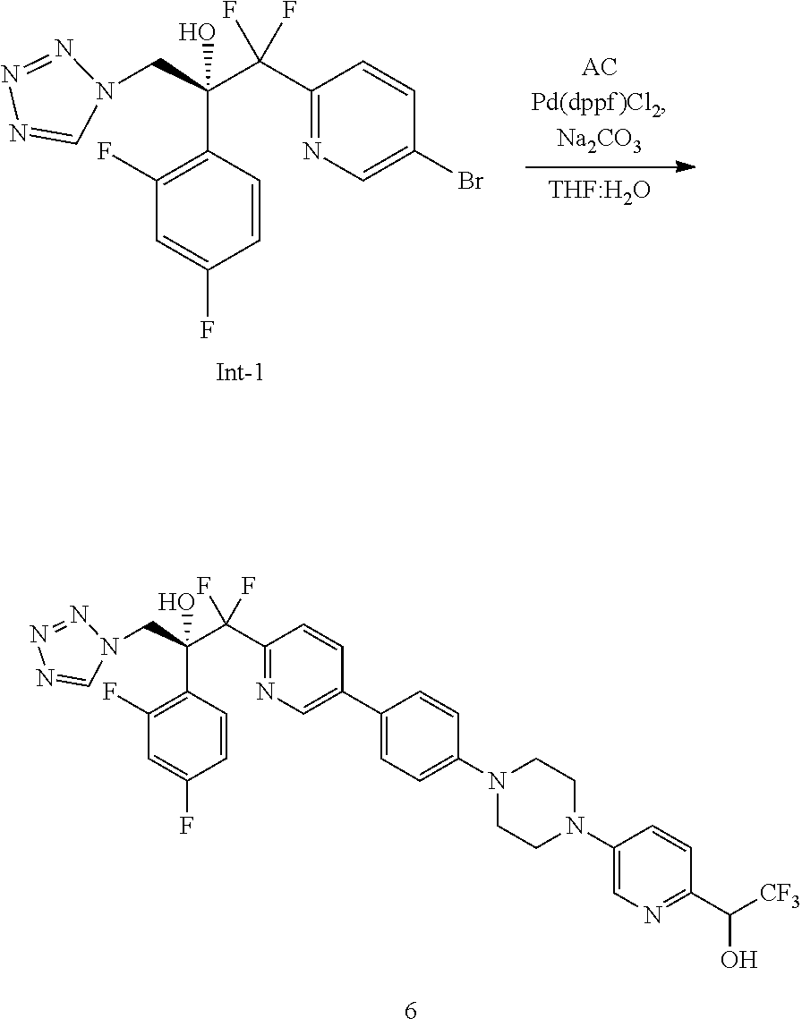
C1(C(C(CN2C=NN=N2)(C2=C(F)C=C(F)C=C2)O)(F)F)=NC=C(Br)C=C1.[THF:H2O].C1(C(C(CN2C=NN=N2)(C2=C(F)C=C(F)C=C2)O)(F)F)=NC=C(C2=CC=C(N3CCN(C4=CN=C(C(O)[CF3])C=C4)CC3)C=C2)C=C1
